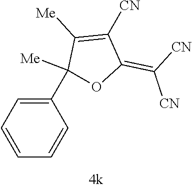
C1(C2([Me])OC(=C([CN])[CN])C([CN])=C2[Me])=CC=CC=C1
